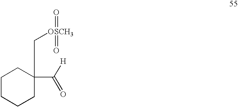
C1CCCC(C[OSCH3](=O)=O)(C([H])=O)C1
